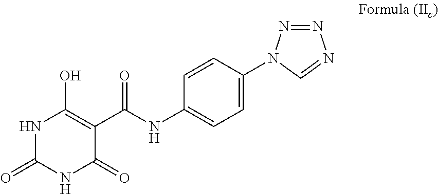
N1C(=O)NC(=O)C(C(NC2=CC=C(N3N=NN=C3)C=C2)=O)=C1O
